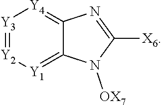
[Y3]1=[Y2][Y1]=C2C(=[Y4]1)N=C([X6])N2[OX7]
